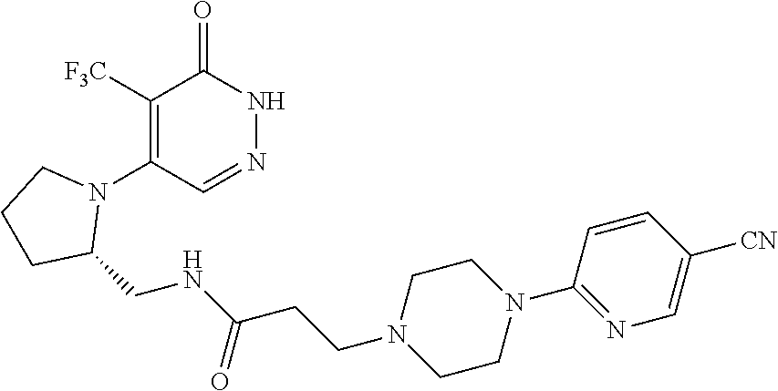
C1([F3C])=C(N2CCCC2CNC(CCN2CCN(C3=NC=C([CN])C=C3)CC2)=O)C=NNC1=O
